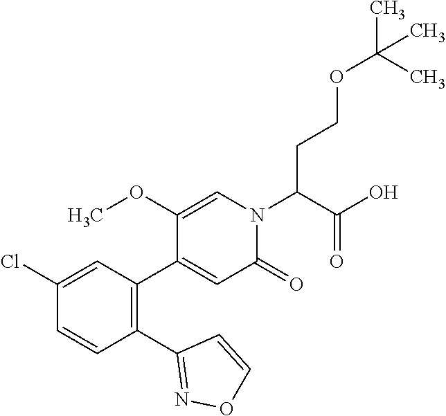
C1(Cl)=CC(C2=CC(=O)N(C(C(O)=O)CCOC(C)(C)C)C=C2OC)=C(C2=NOC=C2)C=C1
